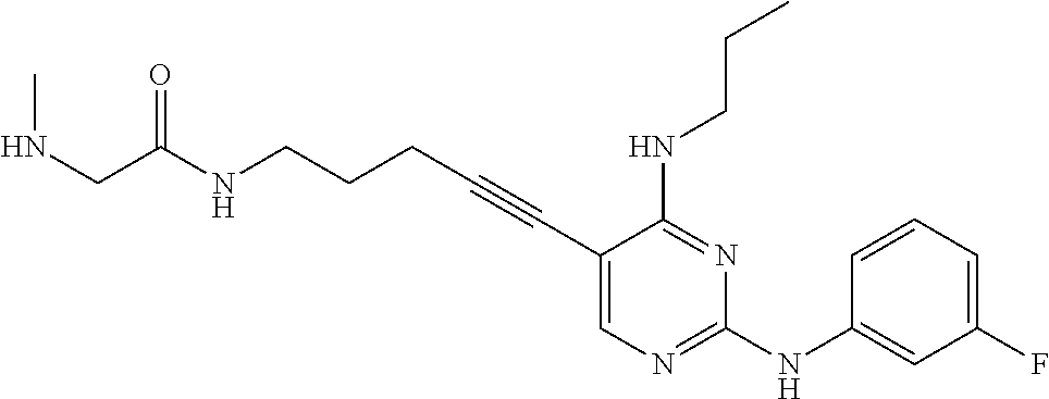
C1(C#CCCCNC(=O)CNC)=CN=C(NC2=CC(F)=CC=C2)N=C1NCCC
